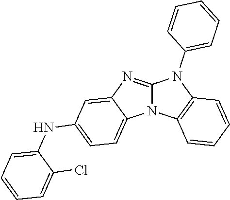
N12C(=NC3=CC(NC4=CC=CC=C4Cl)=CC=C13)N(C1=CC=CC=C1)C1=C2C=CC=C1
